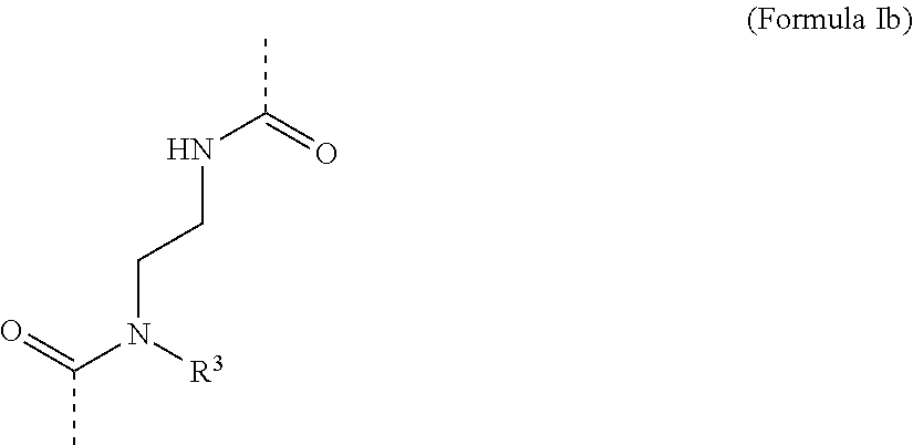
N(C(=O)C)(CCNC(=O)C)[R3]
